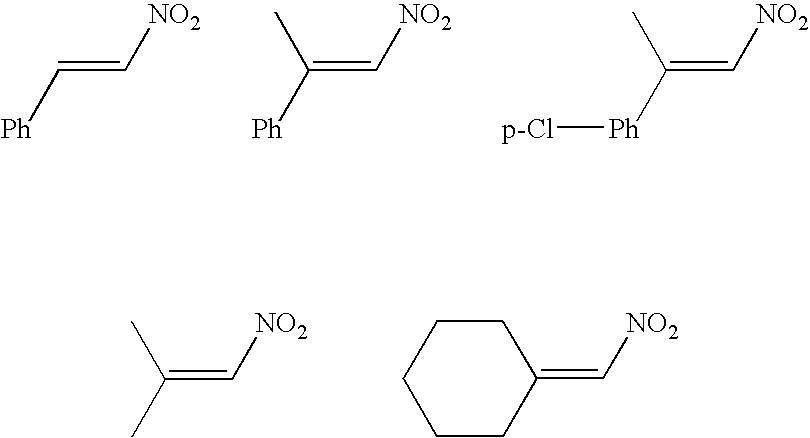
[Ph]C=C[NO2].CC([Ph])=C[NO2].CC([Ph][p-Cl])=C[NO2].CC(C)=C[NO2].C1CC(=C[NO2])CCC1
